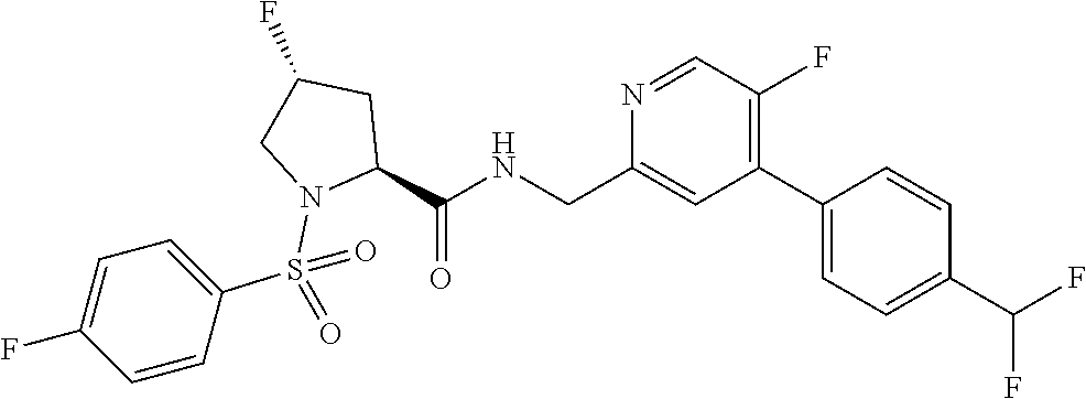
N1=CC(F)=C(C2=CC=C(C(F)F)C=C2)C=C1CNC(C1N(S(C2=CC=C(F)C=C2)(=O)=O)CC(F)C1)=O
